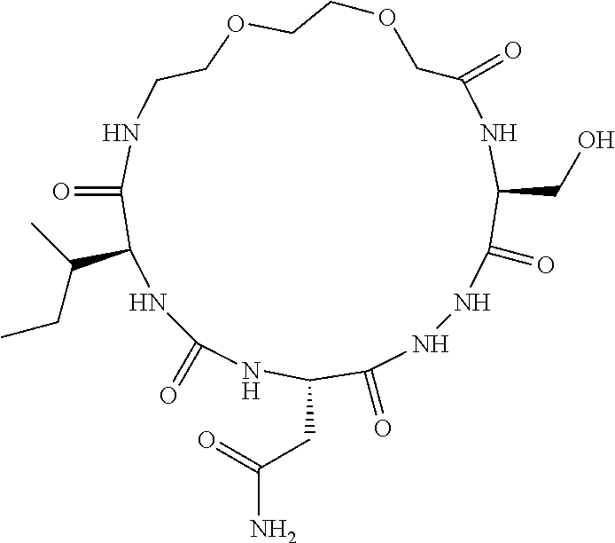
C1(=O)NNC(=O)C(CC(N)=O)NC(=O)NC(C(CC)C)C(=O)NCCOCCOCC(=O)NC1CO
